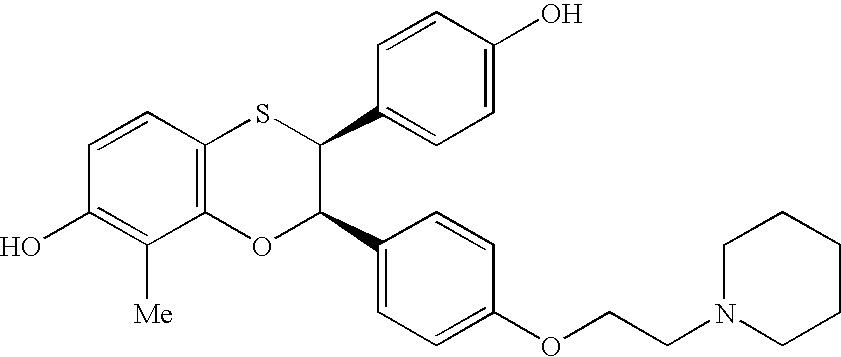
C1=CC2=C(C([Me])=C1O)OC(C1=CC=C(OCCN3CCCCC3)C=C1)C(C1=CC=C(O)C=C1)S2
